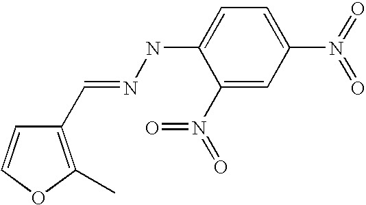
C1(N(=O)=O)=CC(N(=O)=O)=CC=C1NN=CC1=C(C)OC=C1
